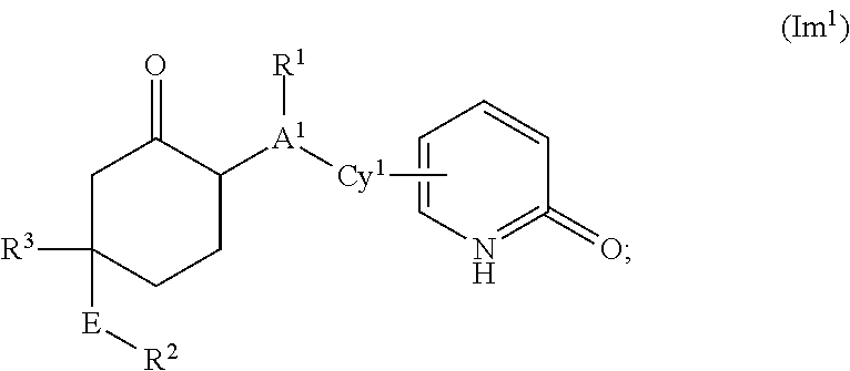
N1=C(=O)C=CC=C1.C1C([R3])([E][R2])CCC([A1]([R1])[Cy1]C)C1=O
